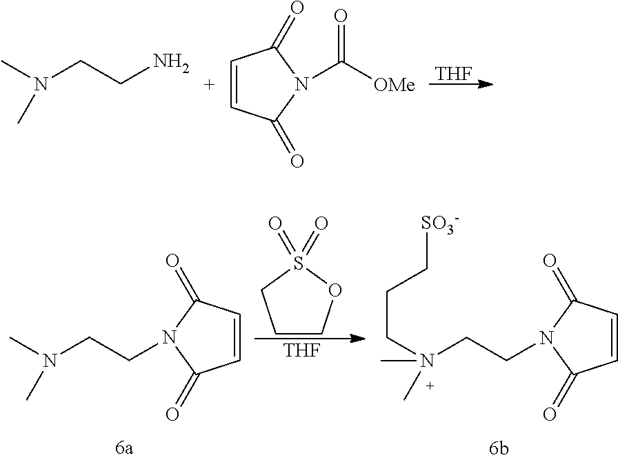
CN(CCN)C.[THF].C1=CC(=O)N(C([OMe])=O)C1=O.C1COS(=O)(=O)C1.[THF].C(CN(C)C)N1C(=O)C=CC1=O.C(CN(CCC[SO3-])(C)C)N1C(=O)C=CC1=O
